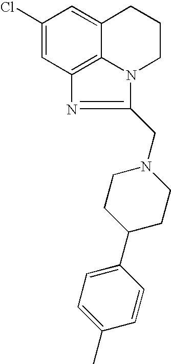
C1(Cl)=CC2=C3C(=C1)CCCN3C(CN1CCC(C3=CC=C(C)C=C3)CC1)=N2
